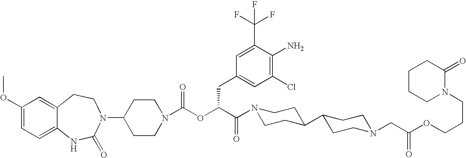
C1(N2C(=O)NC3=CC=C(OC)C=C3CC2)CCN(C(OC(C(=O)N2CCC(C3CCN(CC(OCCCN4C(=O)CCCC4)=O)CC3)CC2)CC2=CC(Cl)=C(N)C(C(F)(F)F)=C2)=O)CC1
